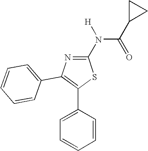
C1(N([H])C(C2CC2)=O)=NC(C2=CC=CC=C2)=C(C2=CC=CC=C2)S1
